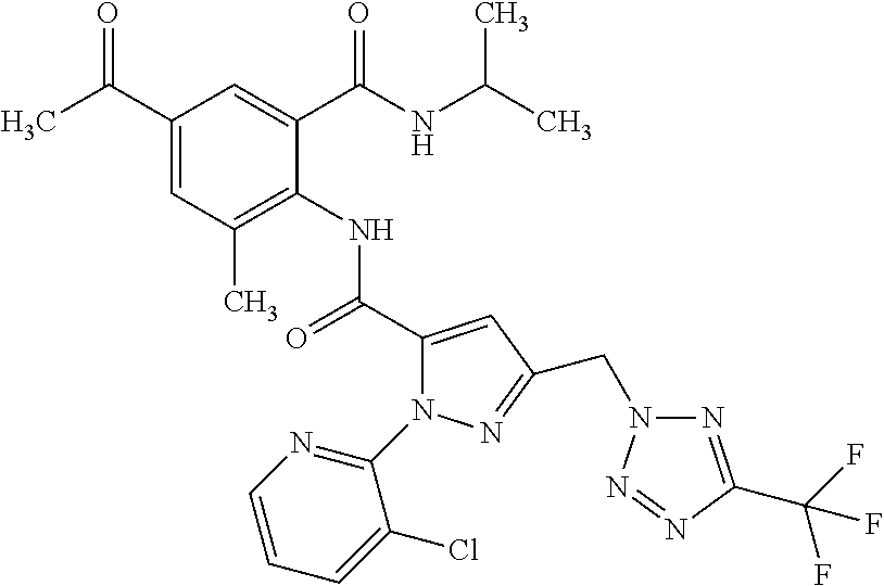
C1(C(C)=O)=CC(C)=C(NC(C2=CC(CN3N=C(C(F)(F)F)N=N3)=NN2C2=NC=CC=C2Cl)=O)C(C(NC(C)C)=O)=C1
